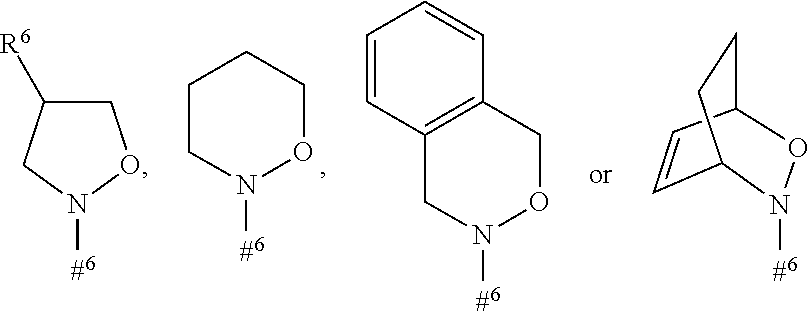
N1([#6])OCCCC1.C1C([R6])CN([#6])O1.N1([#6])OCC2=C(C1)C=CC=C2.C1=CC2CCC1N([#6])O2
